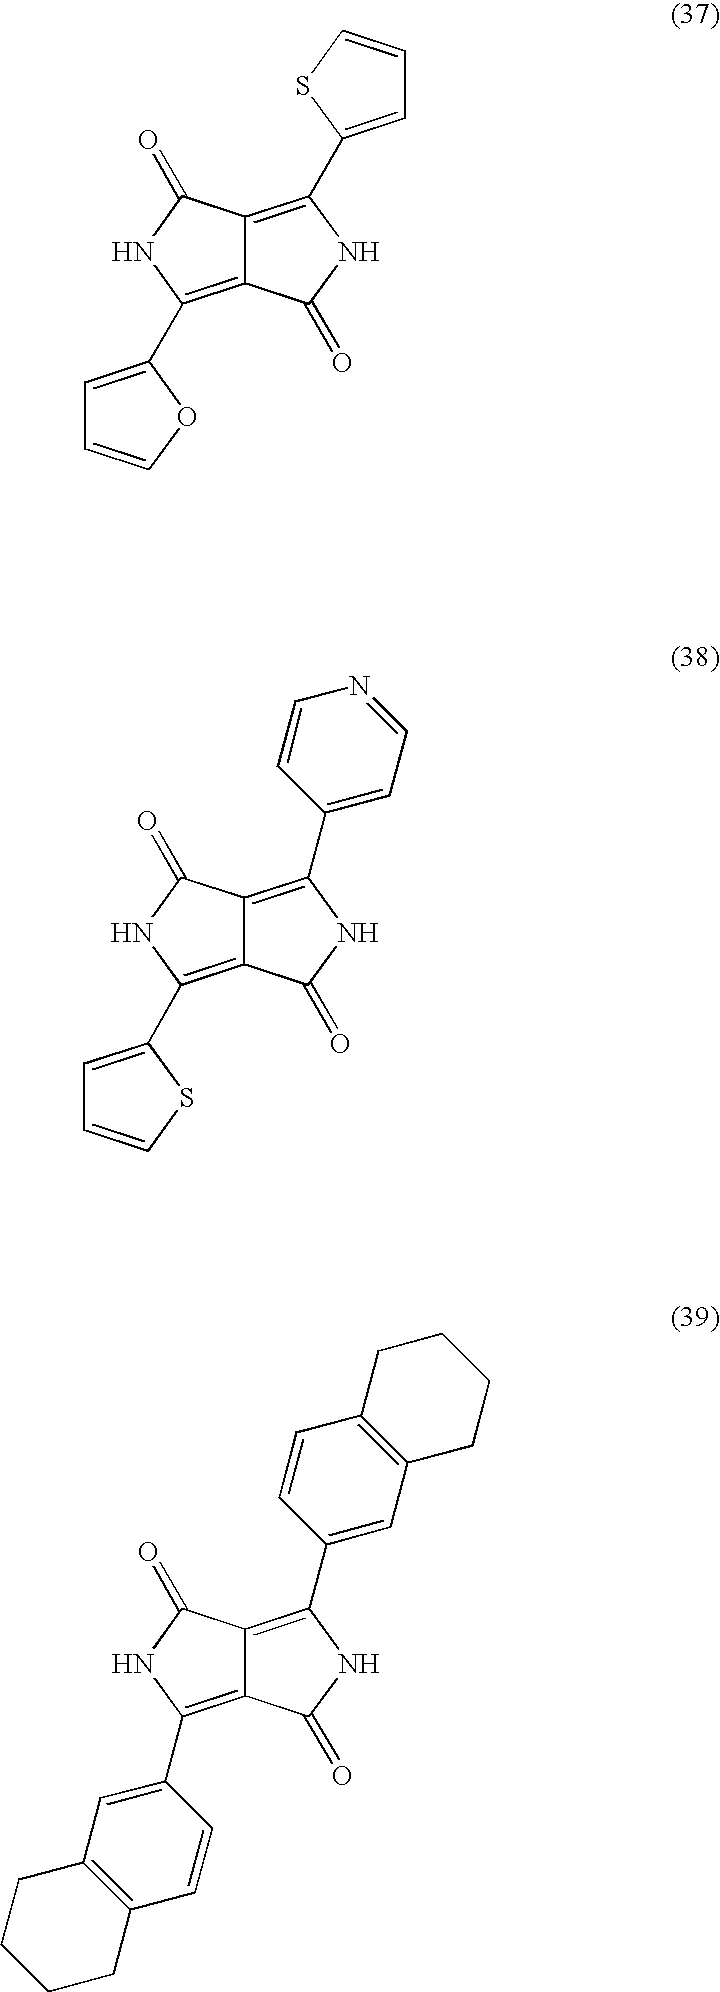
C12=C(C3=CC=CO3)NC(=O)C1=C(C1=CC=CS1)NC2=O.C12=C(C3=CC=CS3)NC(=O)C1=C(C1=CC=NC=C1)NC2=O.C12=C(C3=CC4=C(C=C3)CCCC4)NC(=O)C1=C(C1=CC3=C(C=C1)CCCC3)NC2=O
